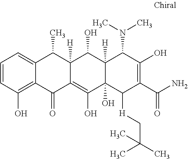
C1=CC(O)=C2C(=C1)C(C)C1([H])C(=C(O)C3(O)C([H])(C1O)C(N(C)C)C(O)=C(C(N)=O)C3[H]CC(C)(C)C)C2=O
